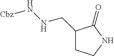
C1(CNN[Cbz])CCNC1=O
